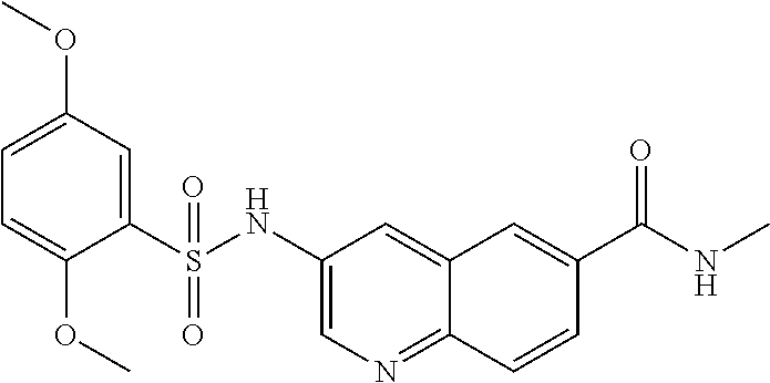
C1=C(OC)C=C(S(NC2=CN=C3C(=C2)C=C(C(NC)=O)C=C3)(=O)=O)C(OC)=C1
